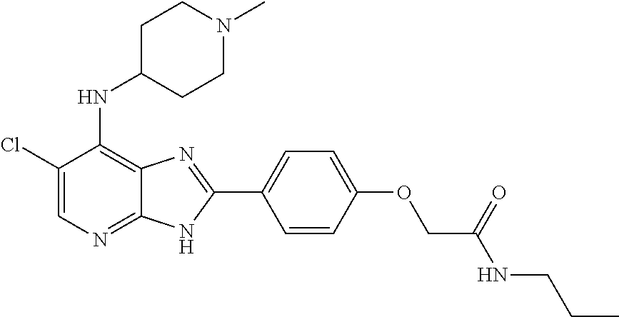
C1(Cl)=CN=C2C(=C1NC1CCN(C)CC1)N=C(C1=CC=C(OCC(NCCC)=O)C=C1)N2
